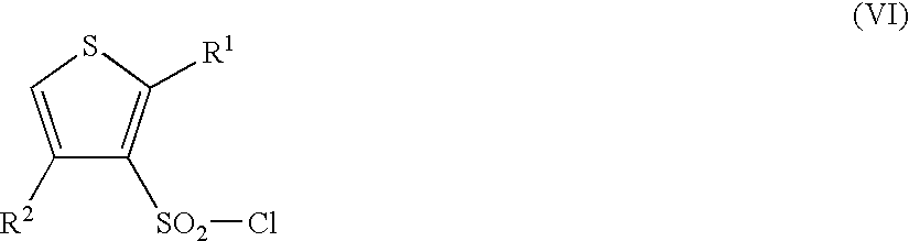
C1([R2])=CSC([R1])=C1[SO2]Cl
